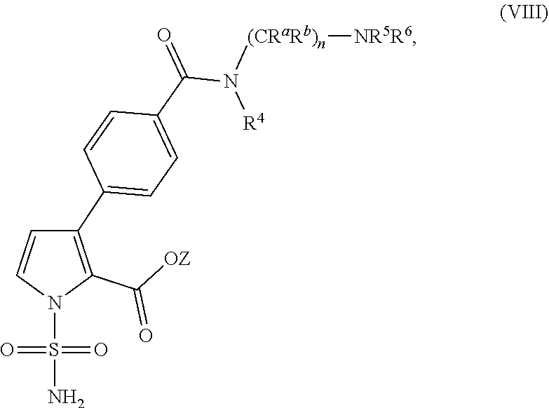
N1(S(=O)(=O)N)C(C([OZ])=O)=C(C2=CC=C(C(=O)N([(CRaRb)n][NR5R6])[R4])C=C2)C=C1
